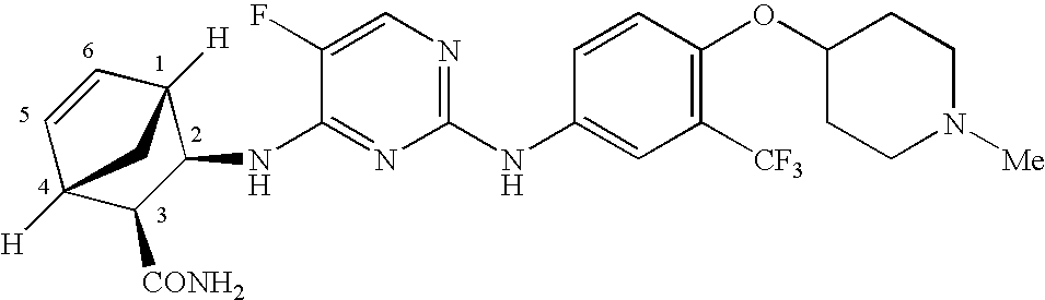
C1(NC2=CC([CF3])=C(OC3CCN([Me])CC3)C=C2)=NC=C(F)C(NC2C3([H])C=CC([H])(C2[CONH2])C3)=N1
